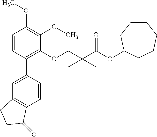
C1=CC(C2=CC3=C(C=C2)C(=O)CC3)=C(OCC2(C(OC3CCCCCC3)=O)CC2)C(OC)=C1OC
